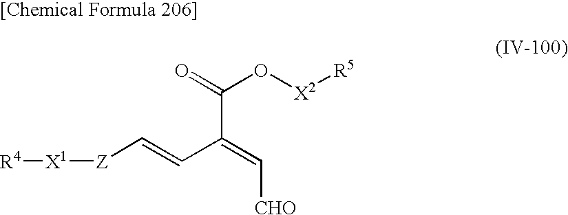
C(C(=C[CHO])C=C[Z][X1][R4])(=O)O[X2][R5]
